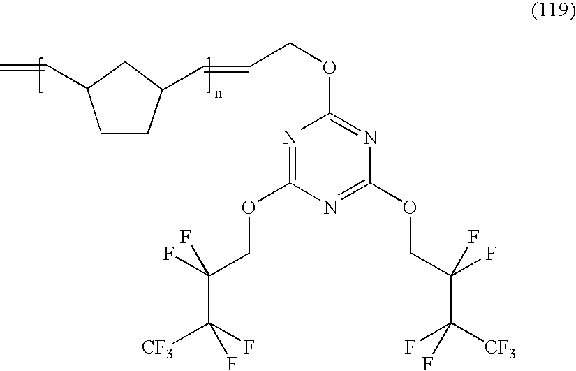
C1CC(C=CCOC2=NC(OCC(C([CF3])(F)F)(F)F)=NC(OCC(C([CF3])(F)F)(F)F)=N2)CC1C=C
